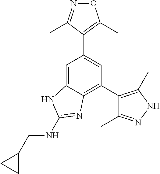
C1=C2C(=C(C3=C(C)NN=C3C)C=C1C1=C(C)ON=C1C)N=C(NCC1CC1)N2
